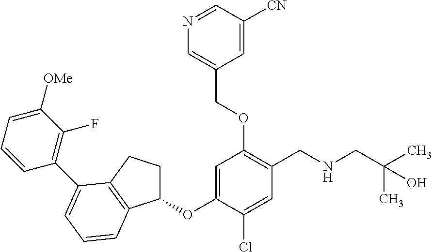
C1=C(OC2CCC3=C2C=CC=C3C2=C(F)C([OMe])=CC=C2)C(Cl)=CC(CNCC(C)(C)O)=C1OCC1=CN=CC([CN])=C1
